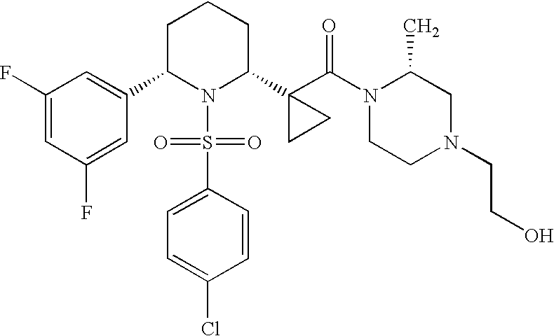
C1C(C2=CC(F)=CC(F)=C2)N(S(=O)(=O)C2=CC=C(Cl)C=C2)C(C2(C(=O)N3CCN(CCO)CC3C)CC2)CC1
